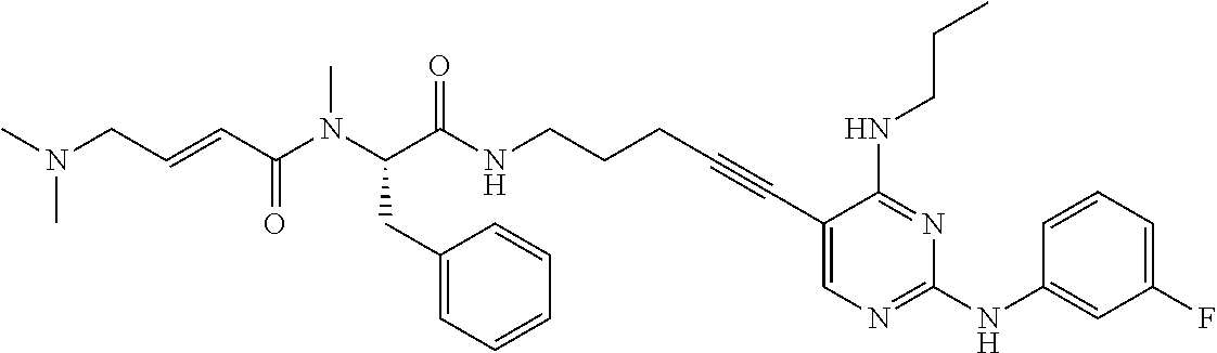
C1(C#CCCCNC(=O)C(N(C(C=CCN(C)C)=O)C)CC2=CC=CC=C2)=CN=C(NC2=CC(F)=CC=C2)N=C1NCCC
